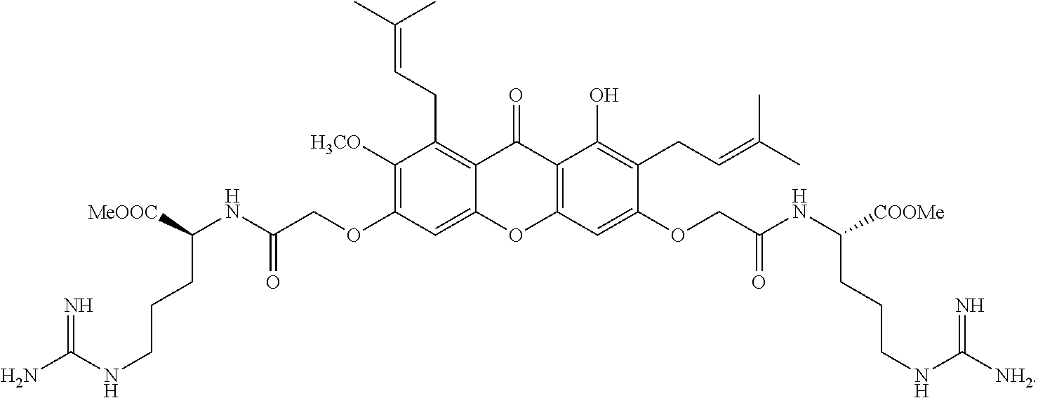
C(NC(COC1=C([H3CO])C(CC=C(C)C)=C2C(=C1)OC1=C(C2=O)C(O)=C(CC=C(C)C)C(OCC(NC(CCCNC([NH2])=N)[COOMe])=O)=C1)=O)(CCCNC(=N)N)[MeOOC]
